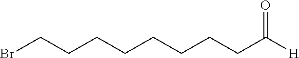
BrCCCCCCCCC(=O)[H]
